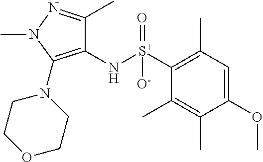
C1(N[S+](=O)([O-])C2=C(C)C=C(OC)C(C)=C2C)=C(N2CCOCC2)N(C)N=C1C
